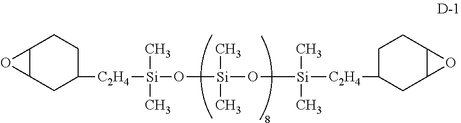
C1([C2H4][Si](C)(C)O[Si](C)(O[Si]([C2H4]C2CCC3C(C2)O3)(C)C)C)CCC2C(C1)O2
